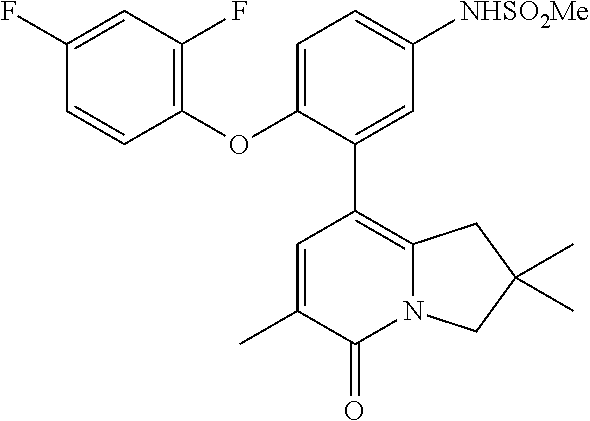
C1=C(OC2=C(F)C=C(F)C=C2)C(C2=C3N(C(=O)C(C)=C2)CC(C)(C)C3)=CC([NHSO2Me])=C1
